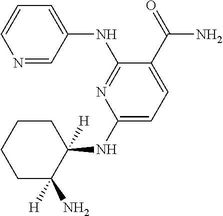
N1=CC(NC2=NC(NC3([H])CCCCC3(N)[H])=CC=C2C(=O)N)=CC=C1
